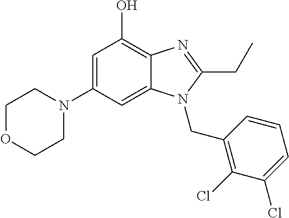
C1=C(N2CCOCC2)C=C2C(=C1O)N=C(CC)N2CC1=C(Cl)C(Cl)=CC=C1
